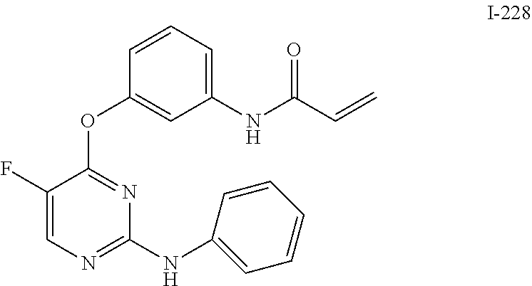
C1=C(F)C(OC2=CC(NC(C=C)=O)=CC=C2)=NC(NC2=CC=CC=C2)=N1
